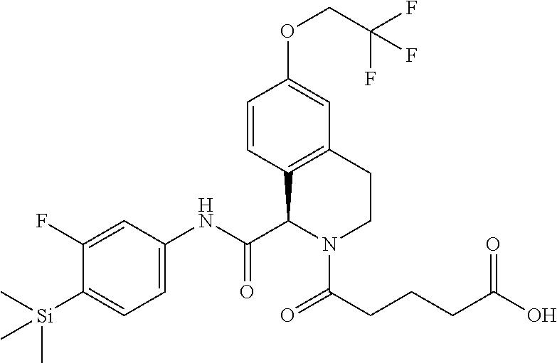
C1=CC2=C(C=C1OCC(F)(F)F)CCN(C(CCCC(O)=O)=O)C2C(NC1=CC=C([Si](C)(C)C)C(F)=C1)=O
